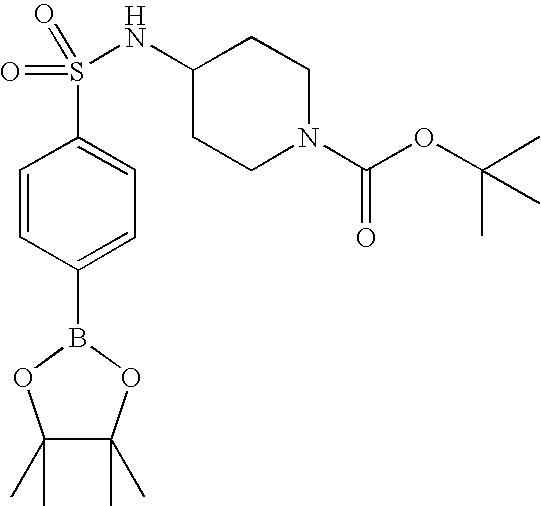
C1=CC(B2OC(C)(C)C(C)(C)O2)=CC=C1S(=O)(NC1CCN(C(OC(C)(C)C)=O)CC1)=O
